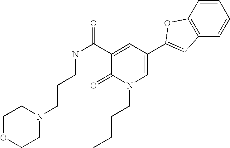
C(CCNC(C1=CC(C2=CC3=C(C=CC=C3)O2)=CN(CCCC)C1=O)=O)N1CCOCC1
